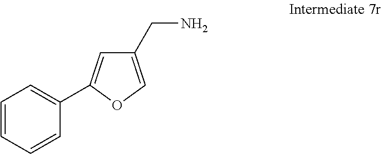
C1=CC=CC(C2=CC(CN)=CO2)=C1
